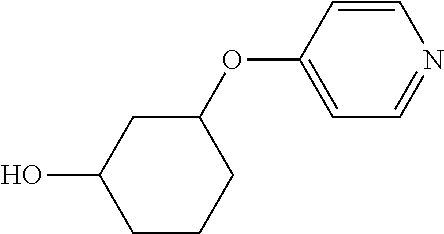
C1(OC2CC(O)CCC2)=CC=NC=C1
